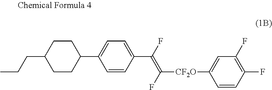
C1(C2=CC=C(C(F)=C(F)[CF2O]C3=CC(F)=C(F)C=C3)C=C2)CCC(CCC)CC1
